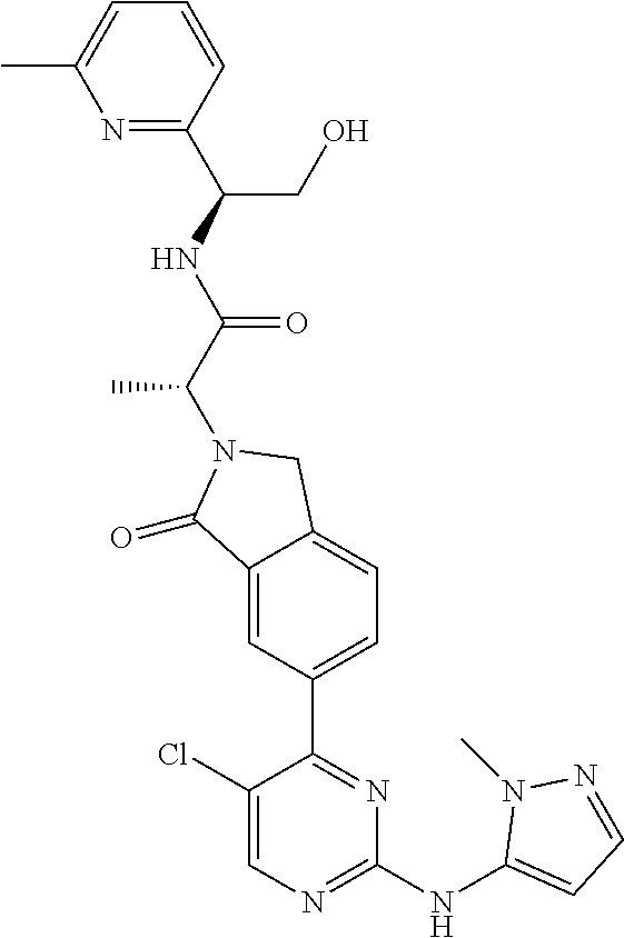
C1(=O)C2=CC(C3=NC(NC4=CC=NN4C)=NC=C3Cl)=CC=C2CN1C(C(NC(C1=NC(C)=CC=C1)CO)=O)C
